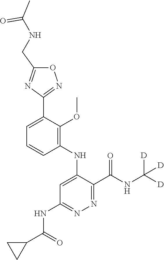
C1=C(C2=NOC(CNC(C)=O)=N2)C(OC)=C(NC2=CC(NC(C3CC3)=O)=NN=C2C(NC([D])([D])[D])=O)C=C1
